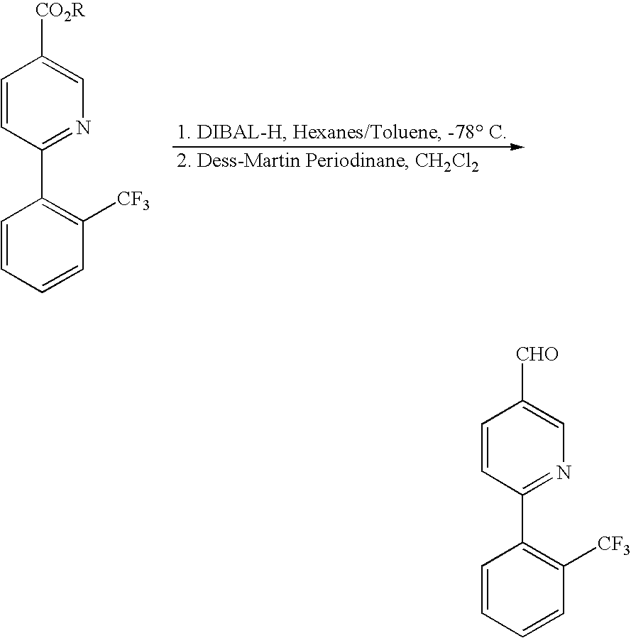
C1=CC=CC([CF3])=C1C1=NC=C([CO2R])C=C1.C1=CC=CC([CF3])=C1C1=NC=C([CHO])C=C1
